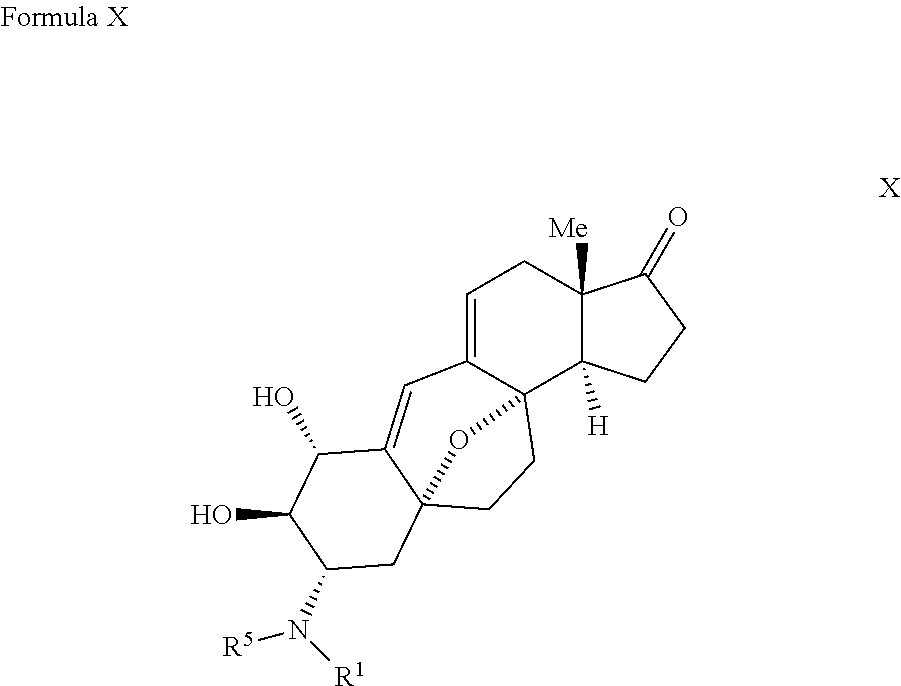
C1=C2C3(C4([H])C([Me])(C1)C(=O)CC4)CCC1(C(=C2)C(O)C(O)C(N([R1])[R5])C1)O3
